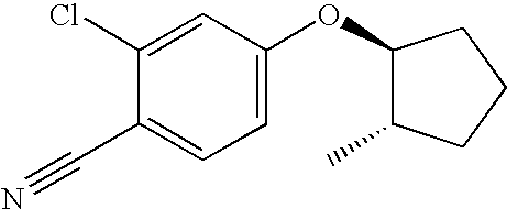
C1(Cl)=CC(OC2C(C)CCC2)=CC=C1C#N
